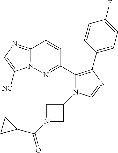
C12=NC=C([NC])N1N=C(C1=C(C3=CC=C(F)C=C3)N=CN1C1CN(C(C3CC3)=O)C1)C=C2
